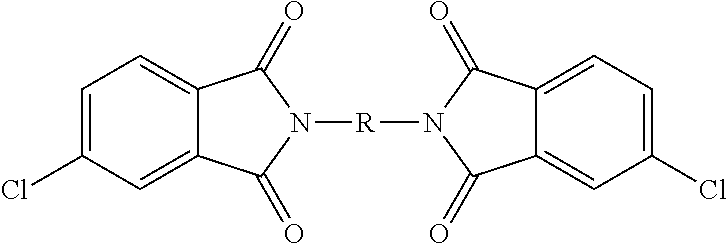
C1=C(Cl)C=C2C(=C1)C(=O)N([R]N1C(=O)C3=CC=C(Cl)C=C3C1=O)C2=O
